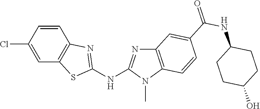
C1(Cl)=CC2=C(C=C1)N=C(NC1=NC3=C(N1C)C=CC(C(NC1CCC(O)CC1)=O)=C3)S2
